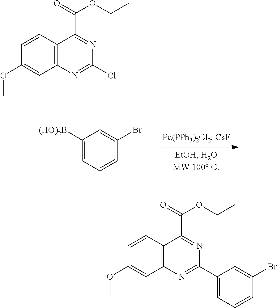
C1=CC2=C(C=C1OC)N=C(Cl)N=C2C(=O)OCC.C1([(HO)2B])=CC=CC(Br)=C1.C1=CC2=C(C=C1OC)N=C(C1=CC=CC(Br)=C1)N=C2C(=O)OCC
